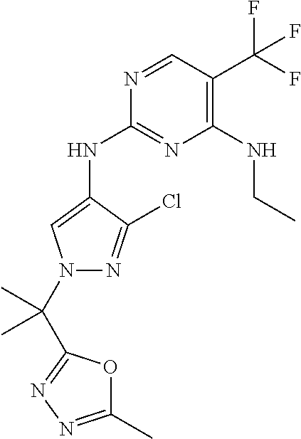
C1(NC2=CN(C(C)(C)C3=NN=C(C)O3)N=C2Cl)=NC(NCC)=C(C(F)(F)F)C=N1
